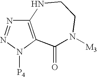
C12=C(N([P4])N=N1)C(=O)N([M3])CCN2
